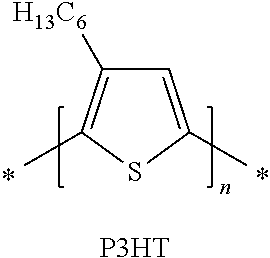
C1=C(C)SC(C)=C1[H13C6].[P3HT]
